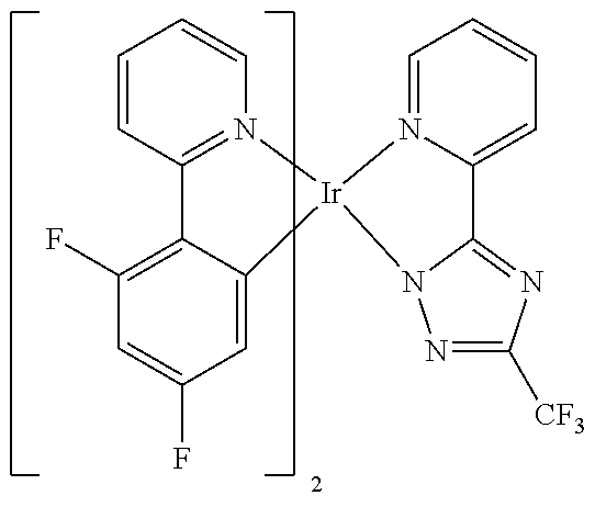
C1=CC2=N(C=C1)[Ir]1(C3=CC(F)=CC(F)=C23)N2=CC=CC=C2C2=NC([CF3])=NN12
